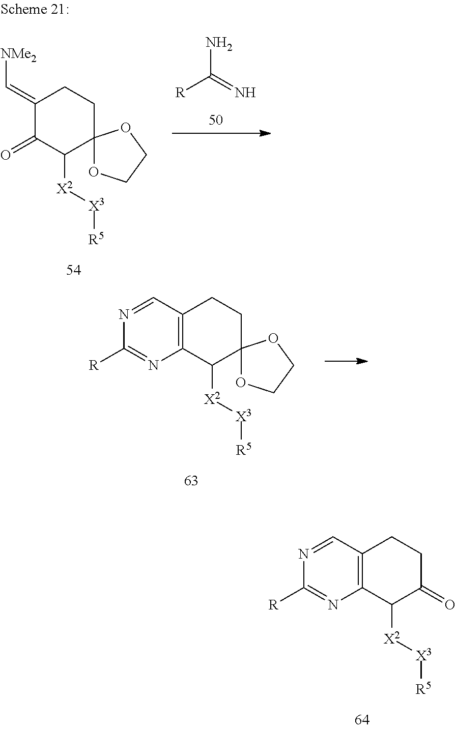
[R]C(=N)N.C1(=C[NMe2])C(=O)C([X2][X3][R5])C2(CC1)OCCO2.C12=C(C([X2][X3][R5])C3(CC1)OCCO3)N=C([R])N=C2.C12=C(C([X2][X3][R5])C(=O)CC1)N=C([R])N=C2
